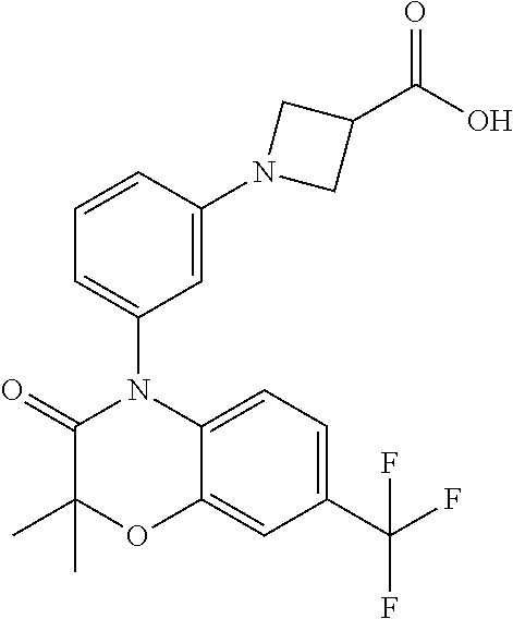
C1=CC(N2CC(C(O)=O)C2)=CC(N2C(=O)C(C)(C)OC3=CC(C(F)(F)F)=CC=C23)=C1
